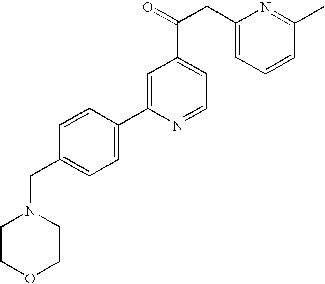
C1(C2=CC(C(CC3=CC=CC(C)=N3)=O)=CC=N2)=CC=C(CN2CCOCC2)C=C1
